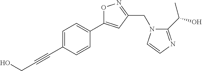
C1=C(C#CCO)C=CC(C2=CC(CN3C(C(O)C)=NC=C3)=NO2)=C1
